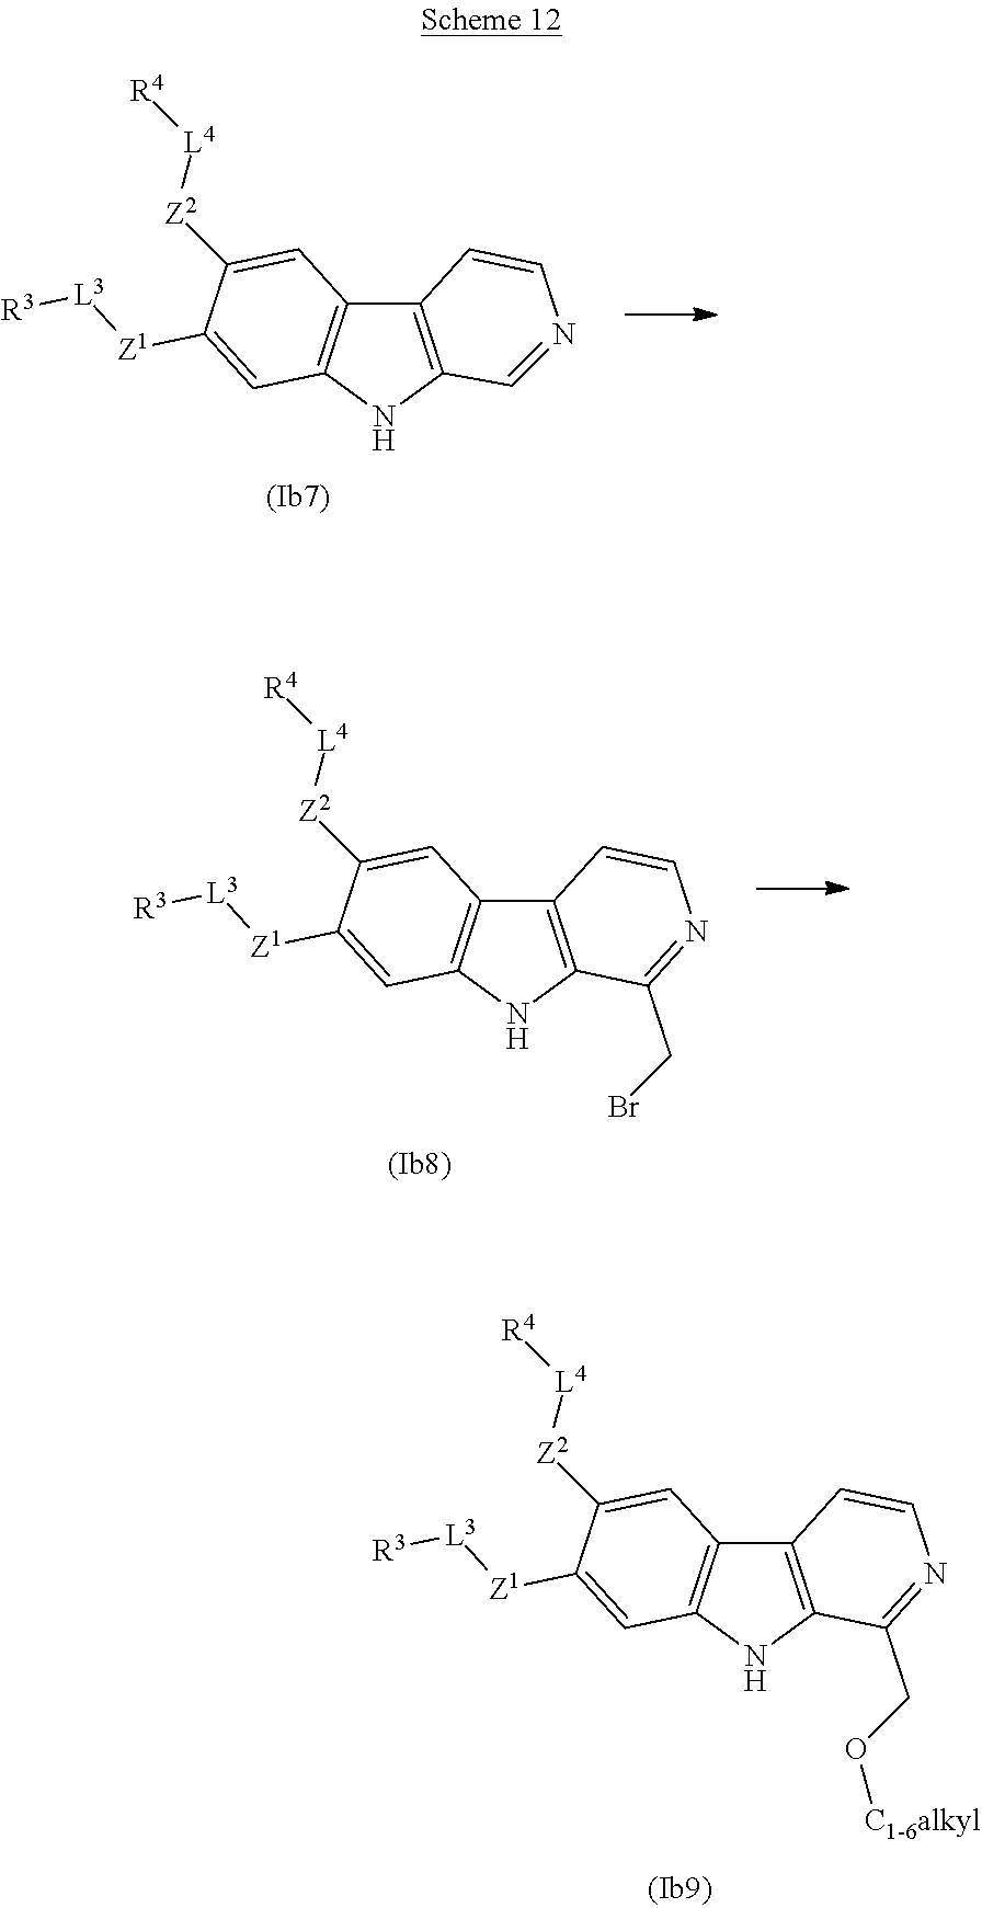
C12=C(NC3=C1C=C([Z2][L4][R4])C([Z1][L3][R3])=C3)C(CO[C1-6alkyl])=NC=C2.C12=C(NC3=C1C=C([Z2][L4][R4])C([Z1][L3][R3])=C3)C=NC=C2.C12=C(NC3=C1C=C([Z2][L4][R4])C([Z1][L3][R3])=C3)C(CBr)=NC=C2
